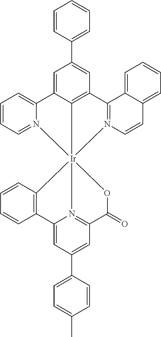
C12=CC(C3=CC=C(C)C=C3)=CC3=N1[Ir]14(OC3=O)(C3=C2C=CC=C3)C2=C(C=C(C3=CC=CC=C3)C=C2C2=CC=CC=N21)C1=N4C=CC2=CC=CC=C12
